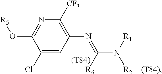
C1(Cl)=CC(N=C(N([R1])[R2])[R6])=C([CF3])N=C1O[R5]
